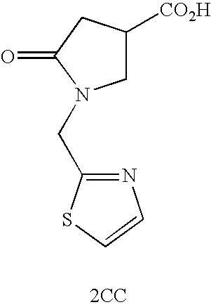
C1([CO2H])CN(CC2=NC=CS2)C(=O)C1.[2CC]
